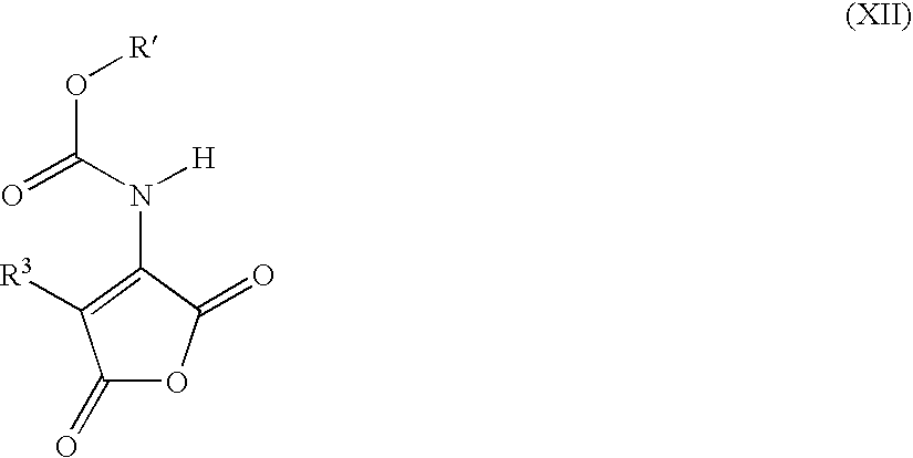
C1(=O)OC(=O)C(N(C(=O)O[R])[H])=C1[R3]
